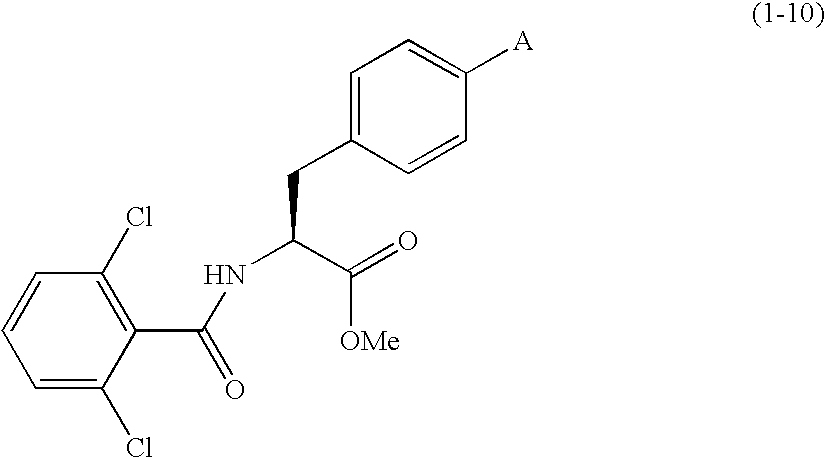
C1=C(Cl)C(C(NC(C(=O)[OMe])CC2=CC=C([A])C=C2)=O)=C(Cl)C=C1
